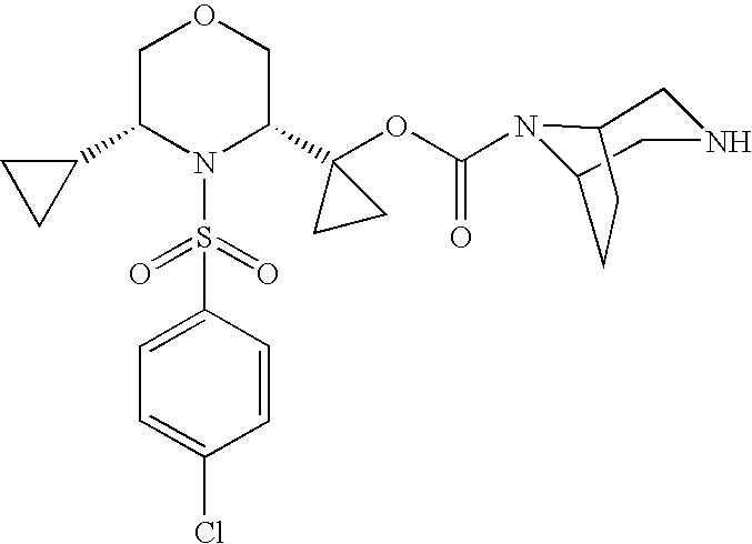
C1(C2N(S(=O)(=O)C3=CC=C(Cl)C=C3)C(C3(OC(=O)N4C5CNCC4CC5)CC3)COC2)CC1
